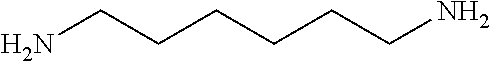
NCCCCCCN
